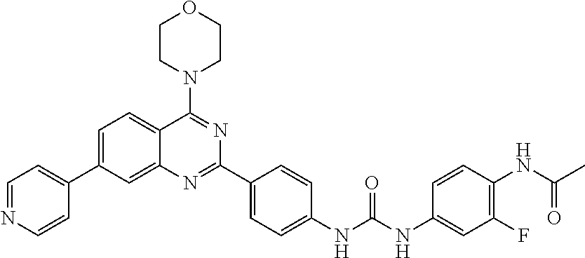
C1=NC=CC(C2=CC=C3C(=C2)N=C(C2=CC=C(NC(NC4=CC(F)=C(NC(C)=O)C=C4)=O)C=C2)N=C3N2CCOCC2)=C1
